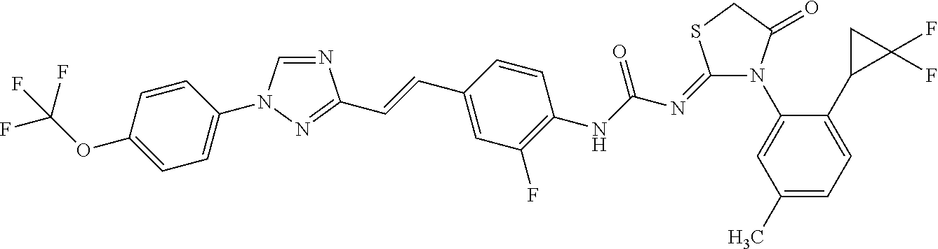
N1=CN(C2=CC=C(OC(F)(F)F)C=C2)N=C1C=CC1=CC(F)=C(NC(N=C2N(C3=CC(C)=CC=C3C3C(F)(F)C3)C(=O)CS2)=O)C=C1
